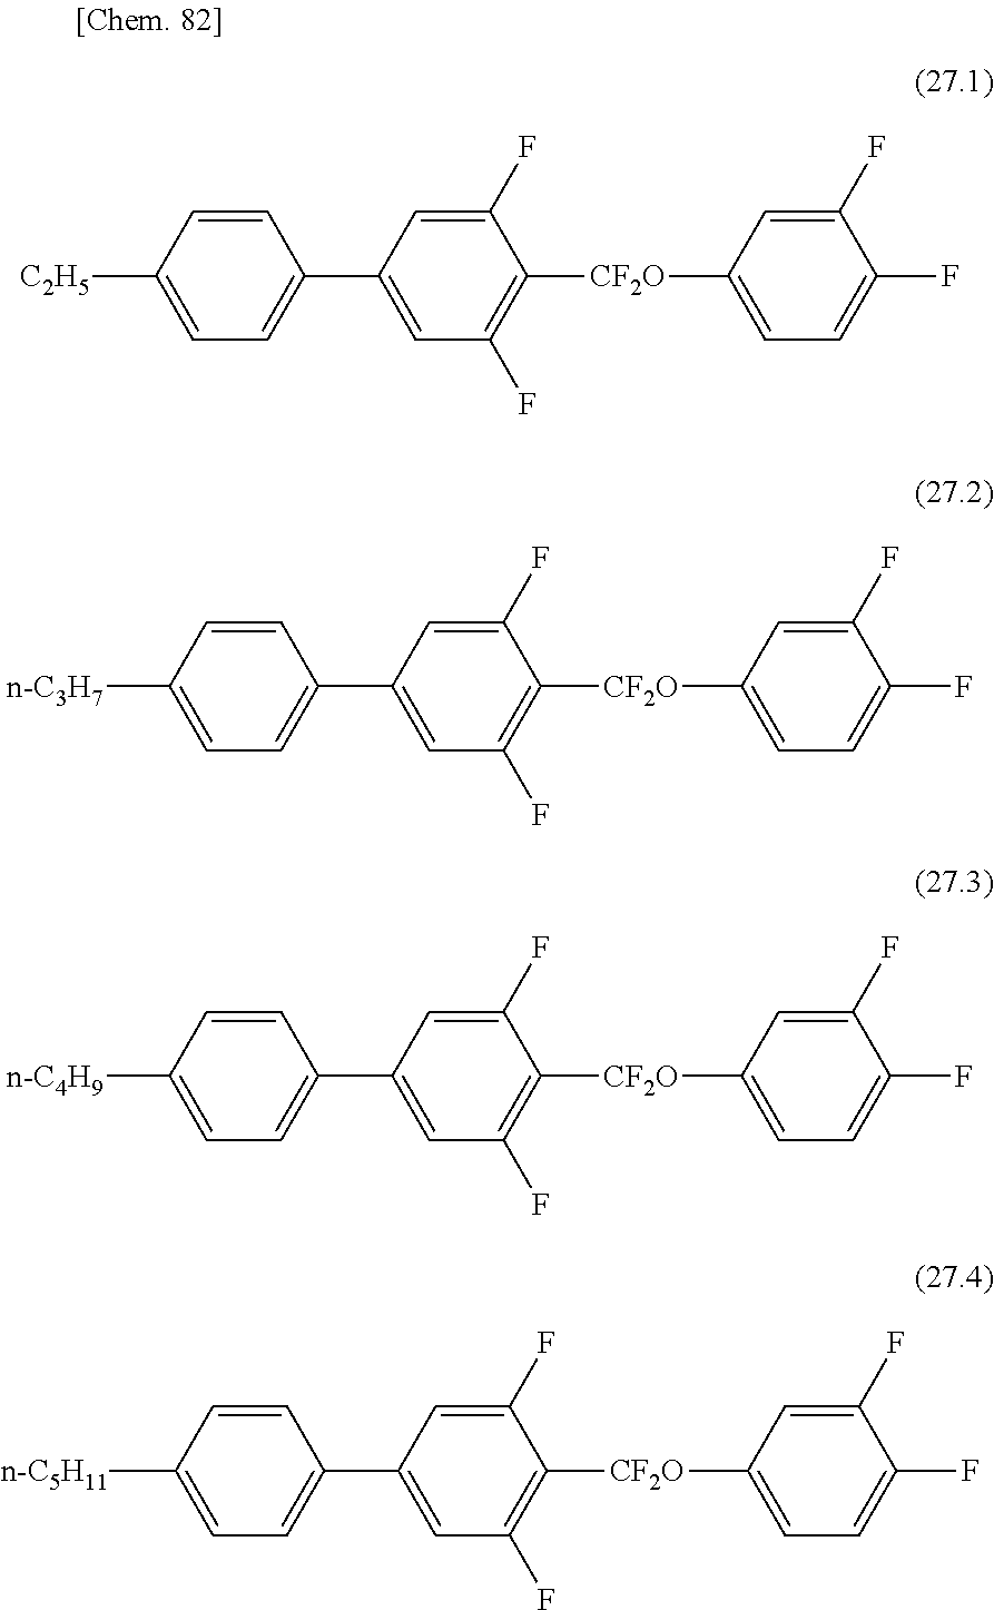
C1(F)=CC(C2=CC=C([C2H5])C=C2)=CC(F)=C1[CF2O]C1=CC=C(F)C(F)=C1.C1(F)=CC(C2=CC=C([n-C3H7])C=C2)=CC(F)=C1[CF2O]C1=CC=C(F)C(F)=C1.C1(F)=CC(C2=CC=C([n-C4H9])C=C2)=CC(F)=C1[CF2O]C1=CC=C(F)C(F)=C1.C1(F)=CC(C2=CC=C([n-C5H11])C=C2)=CC(F)=C1[CF2O]C1=CC=C(F)C(F)=C1
